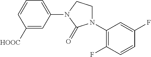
C1([HOOC])=CC(N2CCN(C3=C(F)C=CC(F)=C3)C2=O)=CC=C1
